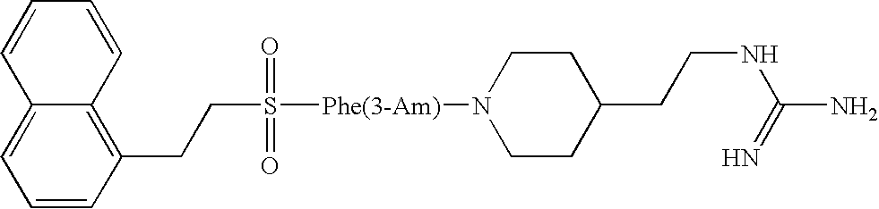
C1=CC=CC2=C(CCS([Phe(3-Am)]N3CCC(CCNC(N)=N)CC3)(=O)=O)C=CC=C12
